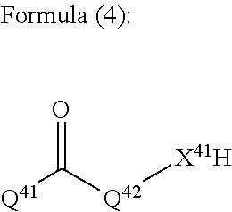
O=C([Q42][X41H])[Q41]
